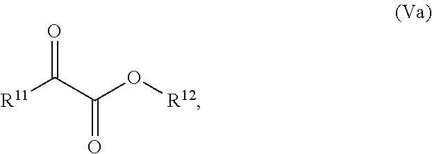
[R11]C(C(=O)O[R12])=O
